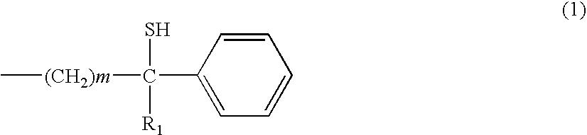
C1=CC(C([(CH2)m]C)(S)[R1])=CC=C1
